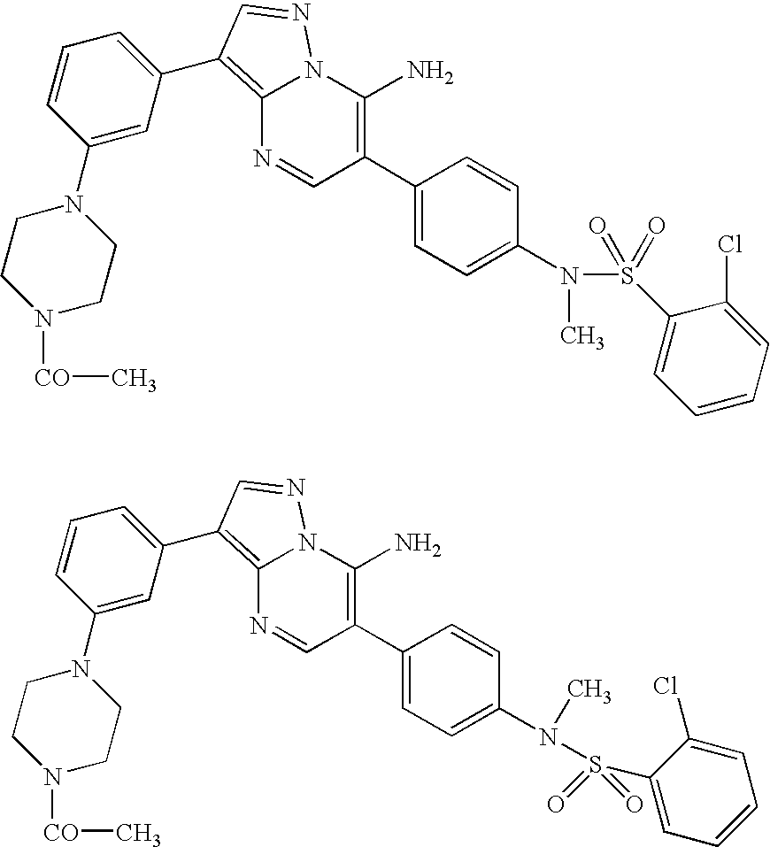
C1(C2=C(N)N3C(=C(C4=CC=CC(N5CCN([CO]C)CC5)=C4)C=N3)N=C2)=CC=C(N(S(=O)(=O)C2=CC=CC=C2Cl)C)C=C1.C1(C2=C(N)N3C(=C(C4=CC=CC(N5CCN([CO]C)CC5)=C4)C=N3)N=C2)=CC=C(N(C)S(C2=CC=CC=C2Cl)(=O)=O)C=C1
